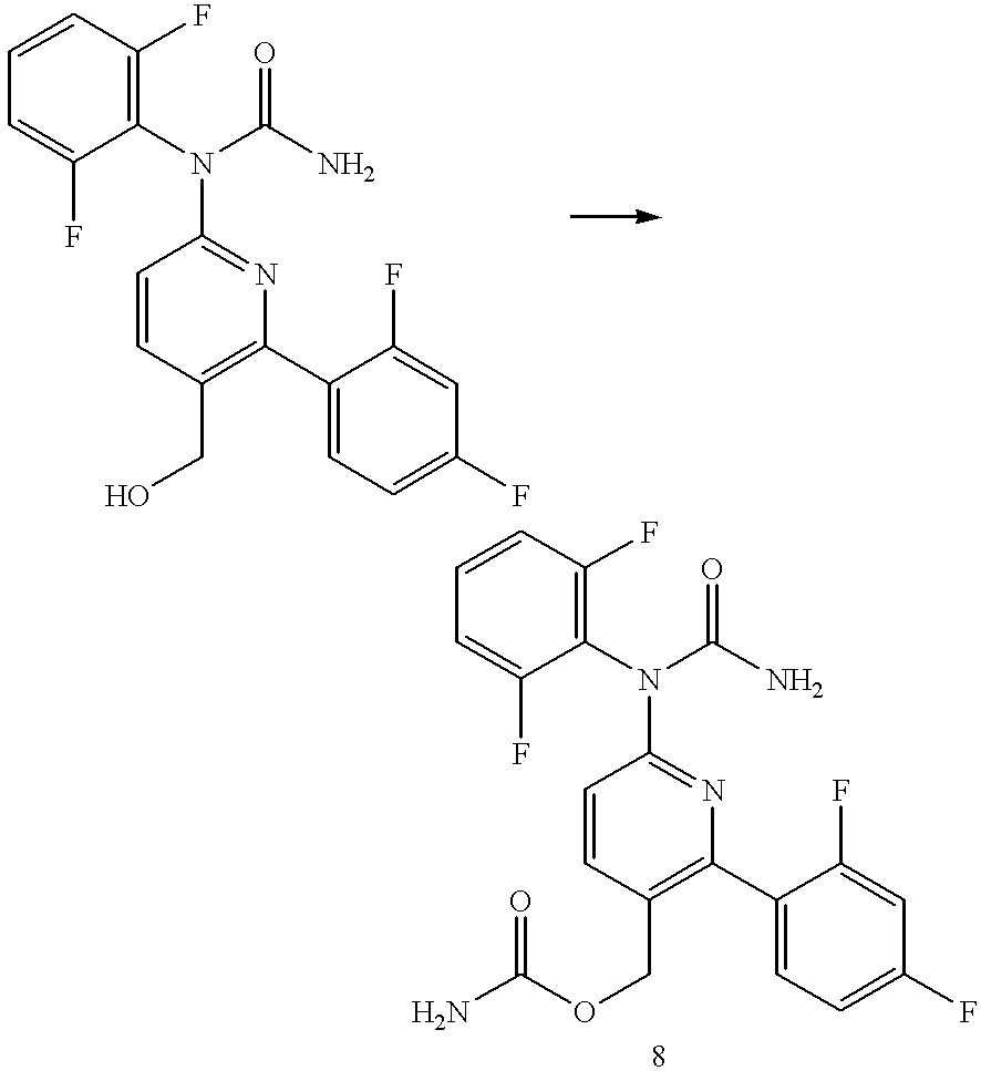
C1=CC(CO)=C(C2=CC=C(F)C=C2F)N=C1N(C1=C(F)C=CC=C1F)C(=O)N.C1=CC(COC(N)=O)=C(C2=CC=C(F)C=C2F)N=C1N(C1=C(F)C=CC=C1F)C(N)=O
